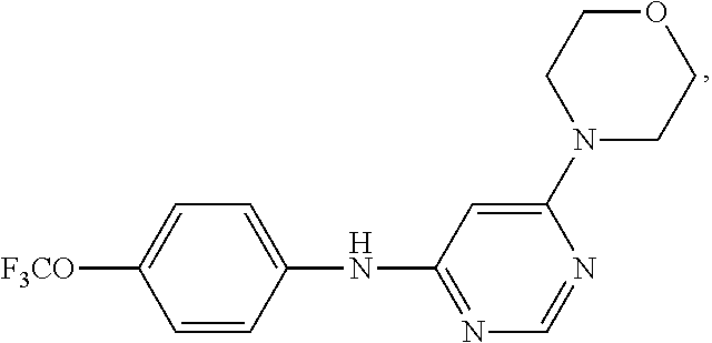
C1=CC(NC2=NC=NC(N3CCOCC3)=C2)=CC=C1[F3CO]
